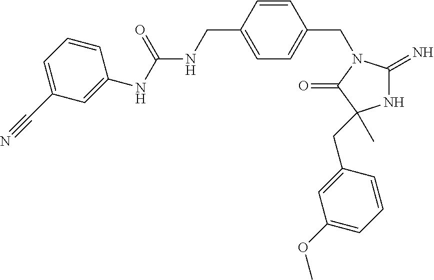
N1C(=N)N(CC2=CC=C(CNC(NC3=CC(C#N)=CC=C3)=O)C=C2)C(=O)C1(C)CC1=CC(OC)=CC=C1
